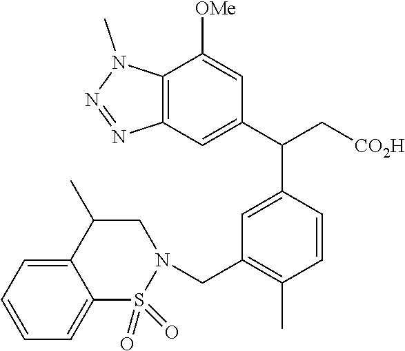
C1=CC=C2C(=C1)C(C)CN(CC1=C(C)C=CC(C(C3=CC4=C(C([OMe])=C3)N(C)N=N4)C[CO2H])=C1)S2(=O)=O
